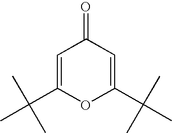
C1=C(C(C)(C)C)OC(C(C)(C)C)=CC1=O
